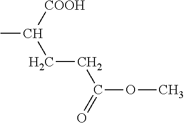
CC(CCC(OC)=O)[COOH]
